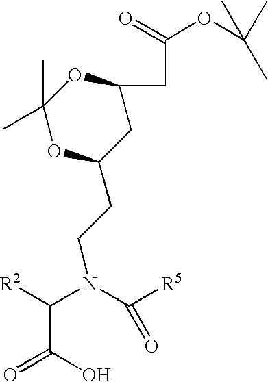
O=C(OC(C)(C)C)CC1CC(CCN(C([R2])C(=O)O)C([R5])=O)OC(C)(C)O1
